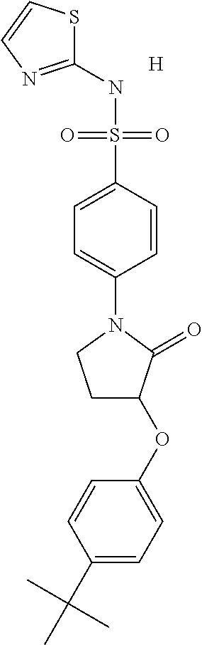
C1(NS(C2=CC=C(N3CCC(OC4=CC=C(C(C)(C)C)C=C4)C3=O)C=C2)(=O)=O)=NC=CS1.[H]
